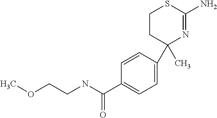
C1(C)(C2=CC=C(C(=O)NCCOC)C=C2)N=C(N)SCC1
